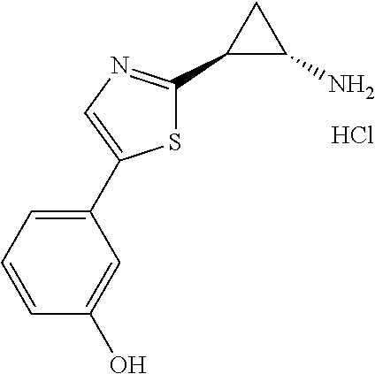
C1(C2=CN=C(C3C(N)C3)S2)=CC=CC(O)=C1.Cl
